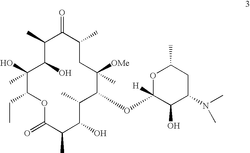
C1(C)C(O)C(C)(O)C(CC)OC(=O)C(C)C(O)C(C)C(OC2([H])C(O)C(N(C)C)CC(C)O2)C([OMe])(C)CC(C)C1=O
